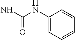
C1(NC(N)=O)=CC=CC=C1
